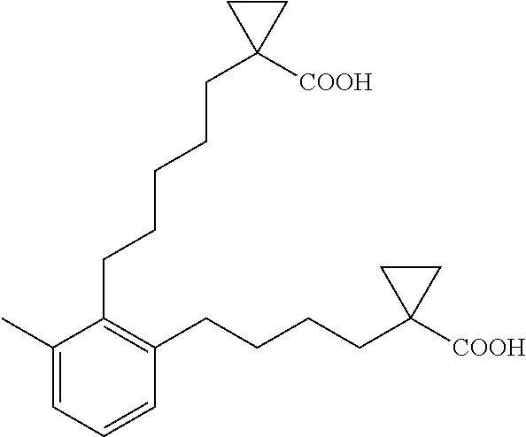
C1(C)=CC=CC(CCCCC2([COOH])CC2)=C1CCCCCC1([COOH])CC1
